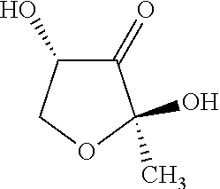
C1(=O)C(O)COC1(C)O
